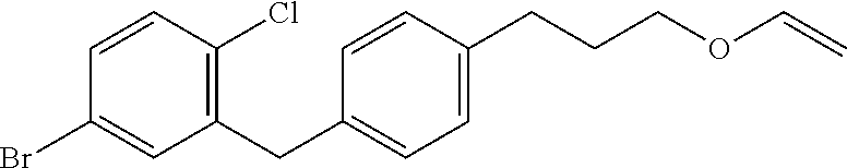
C1=CC(Cl)=C(CC2=CC=C(CCCOC=C)C=C2)C=C1Br
